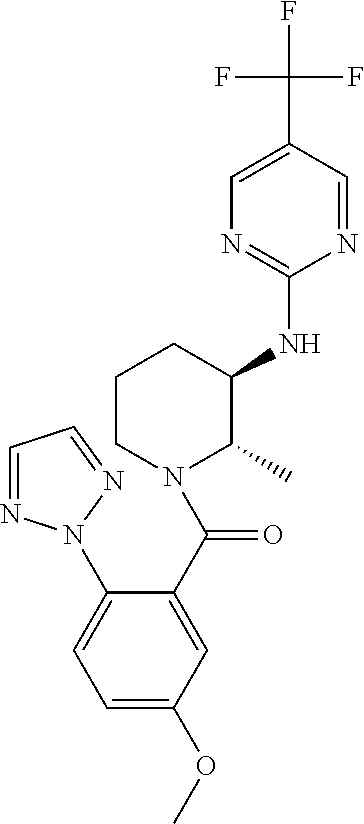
N1(C(C2=CC(OC)=CC=C2N2N=CC=N2)=O)C(C)C(NC2=NC=C(C(F)(F)F)C=N2)CCC1
